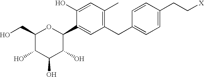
OCC1C(O)C(O)C(O)C(C2=CC(CC3=CC=C(CC[X])C=C3)=C(C)C=C2O)O1
